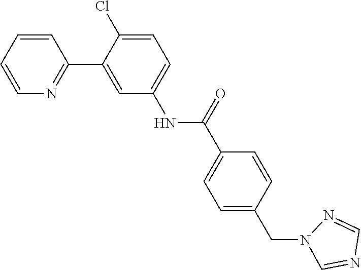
C1=CC=CN=C1C1=CC(NC(C2=CC=C(CN3C=NC=N3)C=C2)=O)=CC=C1Cl
